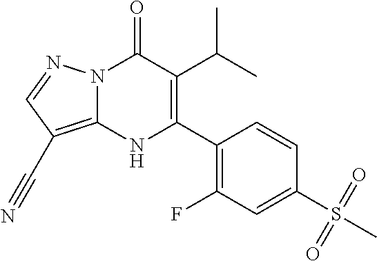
N12C(=C(C#N)C=N1)NC(C1=C(F)C=C(S(C)(=O)=O)C=C1)=C(C(C)C)C2=O
